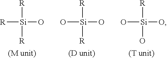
[R][Si]([R])(O)[R].[R][Si]([R])(O)O.[R][Si](O)(O)O
